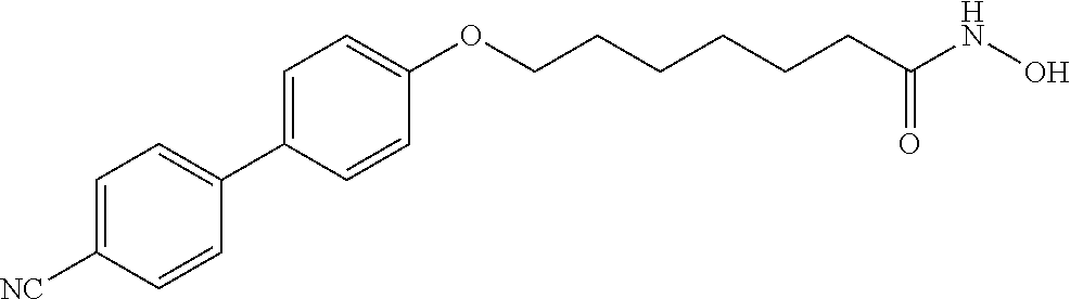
C1=C([NC])C=CC(C2=CC=C(OCCCCCCC(=O)NO)C=C2)=C1
